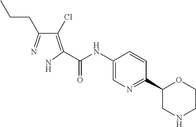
C(NC1=CN=C(C2OCCNC2)C=C1)(=O)C(=C(C(CCC)=N)Cl)N
